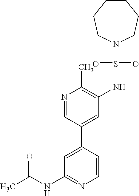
C1=CC(C2=CC(NS(N3CCCCCC3)(=O)=O)=C(C)N=C2)=CC(NC(C)=O)=N1
